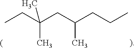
CCC(CC(CCC)C)(C)C
